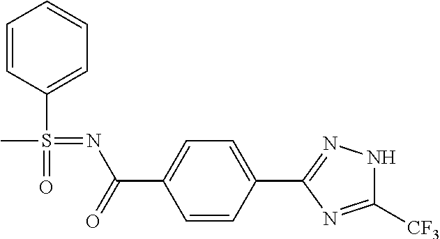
C1=CC(S(C)(=O)=NC(C2=CC=C(C3=NNC([CF3])=N3)C=C2)=O)=CC=C1
